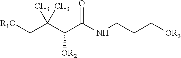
[R1O]CC(C(C(NCCC[OR3])=O)[OR2])(C)C
